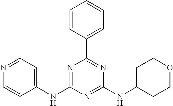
C1(NC2=NC(C3=CC=CC=C3)=NC(NC3CCOCC3)=N2)=CC=NC=C1
